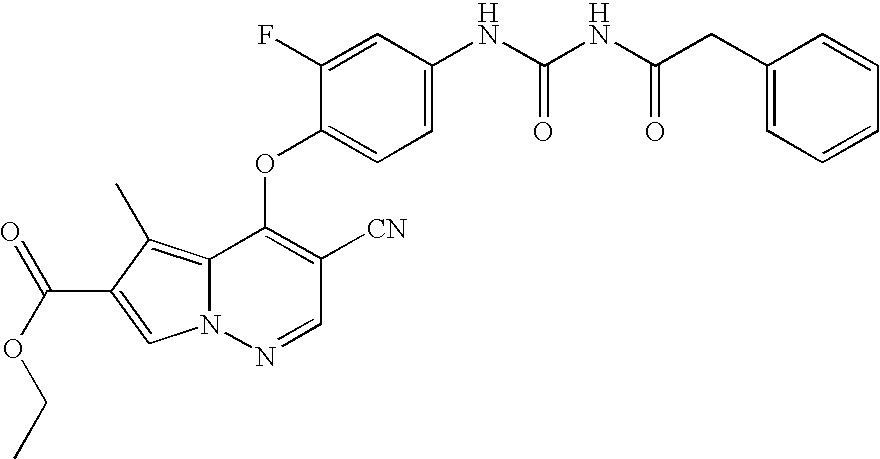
C1=C(F)C(OC2=C([CN])C=NN3C2=C(C)C(C(OCC)=O)=C3)=CC=C1NC(NC(CC1=CC=CC=C1)=O)=O
